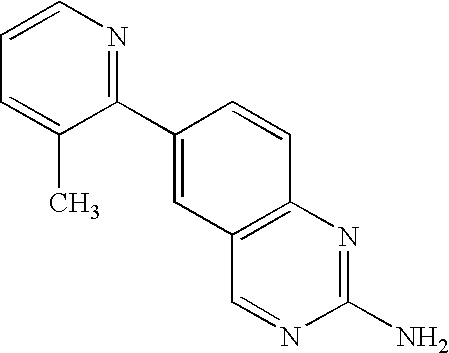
C1=C(C)C(C2=CC3=C(C=C2)N=C(N)N=C3)=NC=C1
